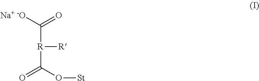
C([R](C(=O)O[St])[R])([Na+ -O])=O
